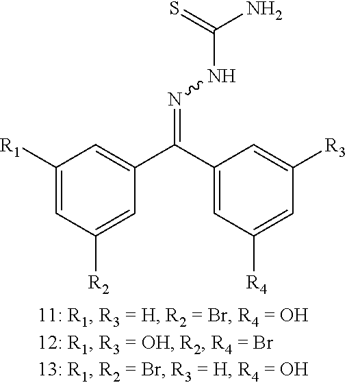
C1([R1])=CC([R2])=CC(C(C2=CC([R4])=CC([R3])=C2)=NNC(N)=S)=C1
